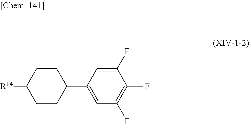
C1CC(C2=CC(F)=C(F)C(F)=C2)CCC1[R14]
